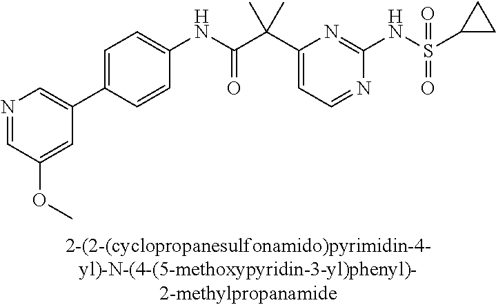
N1=CC=C(C(C(NC2=CC=C(C3=CN=CC(OC)=C3)C=C2)=O)(C)C)N=C1NS(=O)(=O)C1CC1
